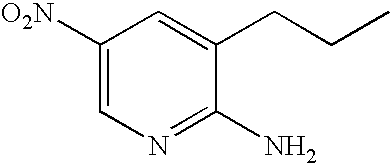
C1([O2N])=CN=C(N)C(CCC)=C1
